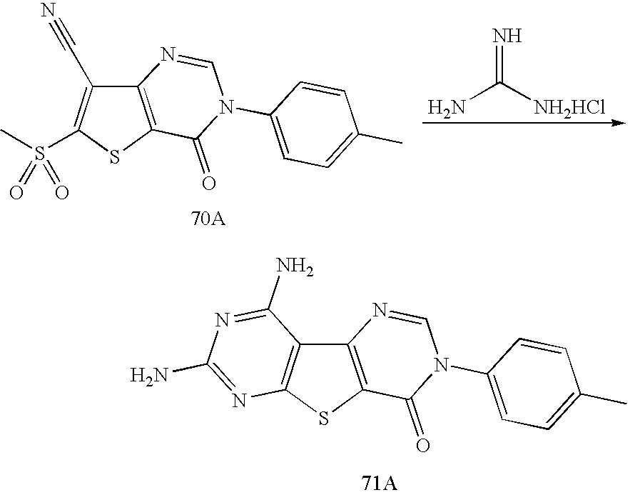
NC([NH2HCl])=N.C12=C(SC(S(C)(=O)=O)=C1C#N)C(=O)N(C1=CC=C(C)C=C1)C=N2.C12=C(SC3=C1C(N)=NC(N)=N3)C(=O)N(C1=CC=C(C)C=C1)C=N2
